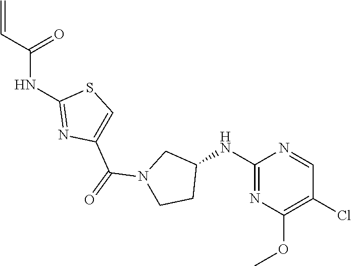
C=CC(NC1=NC(C(=O)N2CCC(NC3=NC(OC)=C(Cl)C=N3)C2)=CS1)=O
